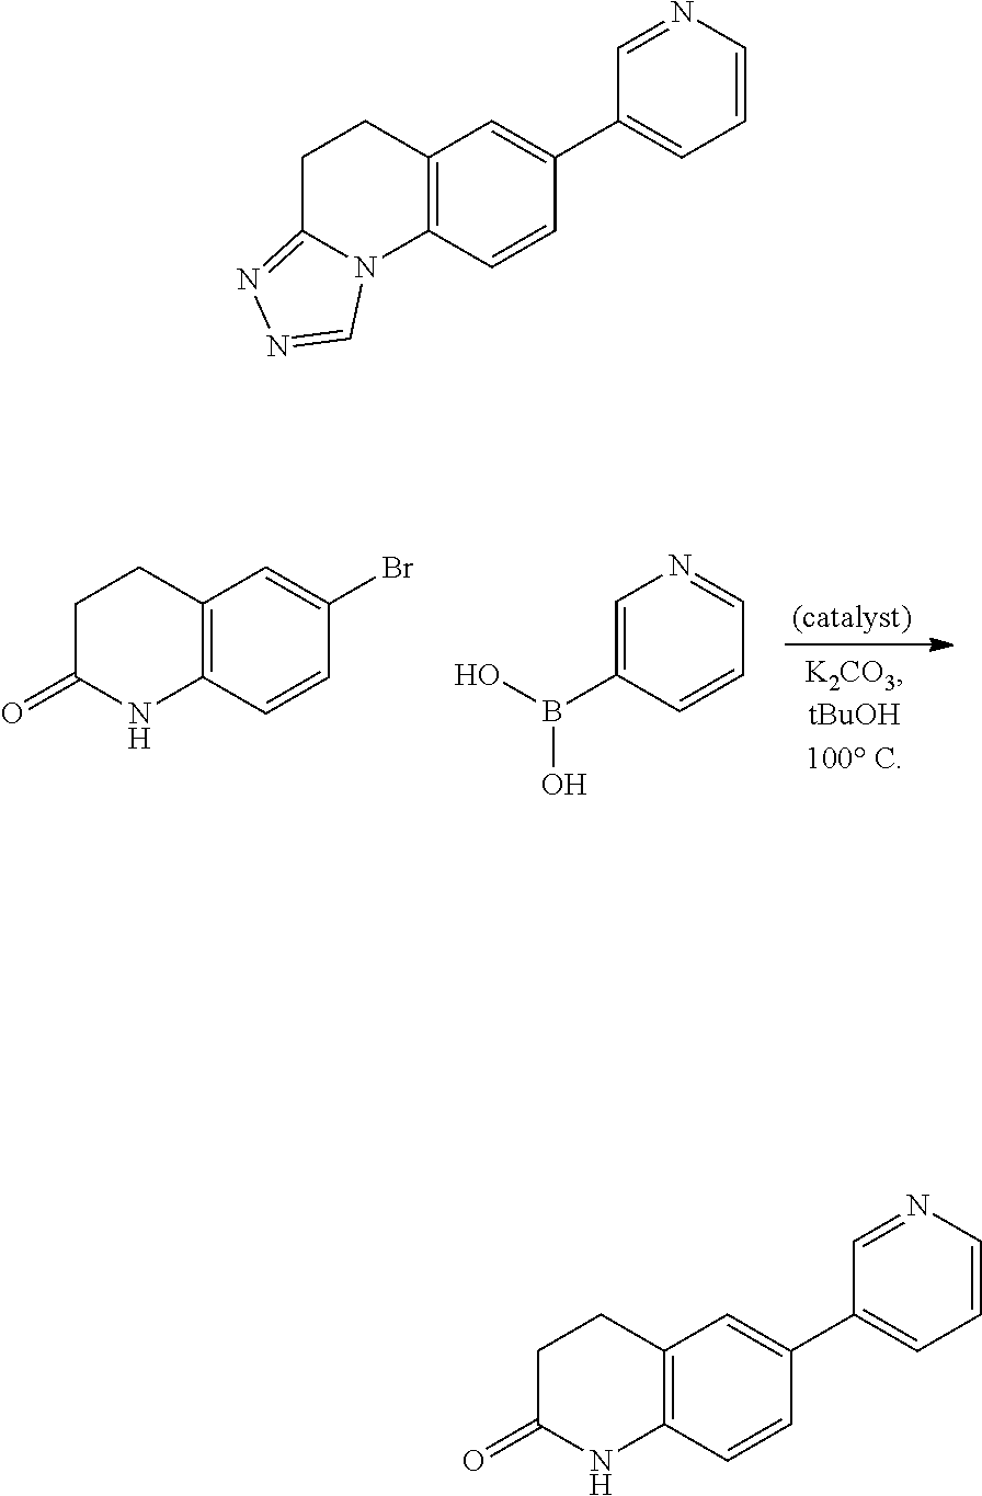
C12=C(C=CC(Br)=C1)NC(=O)CC2.C1=C(B(O)O)C=CC=N1.C1=CN=CC(C2=CC3=C(C=C2)N2C(=NN=C2)CC3)=C1.C1C(=O)NC2=C(C1)C=C(C1=CC=CN=C1)C=C2
